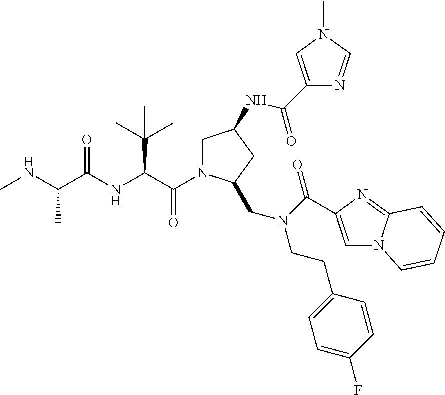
C(=O)(C(C(C)(C)C)NC(=O)C(C)NC)N1CC(NC(C2=CN(C)C=N2)=O)CC1CN(CCC1=CC=C(F)C=C1)C(=O)C1=CN2C(=N1)C=CC=C2
